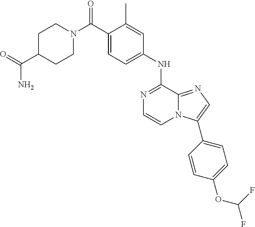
N1(C(C2=CC=C(NC3=NC=CN4C3=NC=C4C3=CC=C(OC(F)F)C=C3)C=C2C)=O)CCC(C(=O)N)CC1
